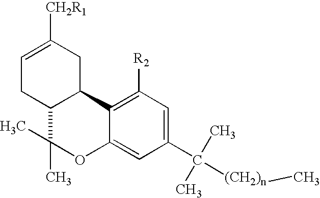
C1=C([CH2R1])CC2C(C1)C(C)(C)OC1=CC(C([(CH2)n]C)(C)C)=CC([R2])=C21
